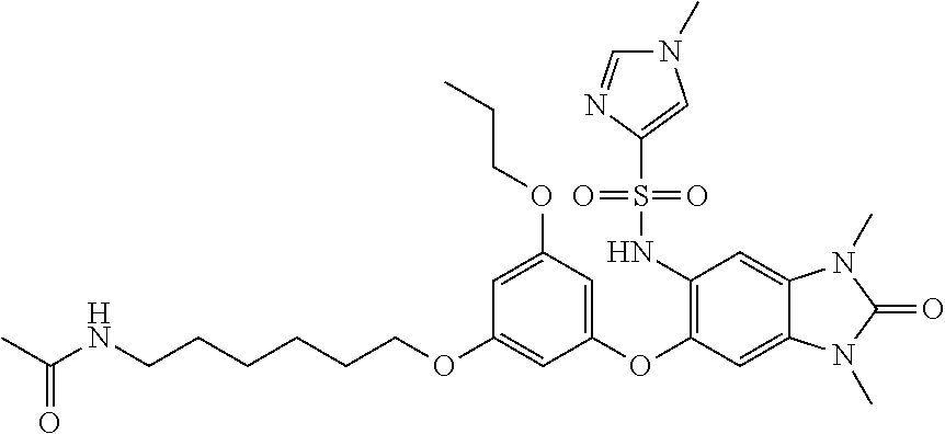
C1(OCCCCCCNC(C)=O)=CC(OC2=C(NS(C3=CN(C)C=N3)(=O)=O)C=C3C(=C2)N(C)C(=O)N3C)=CC(OCCC)=C1
